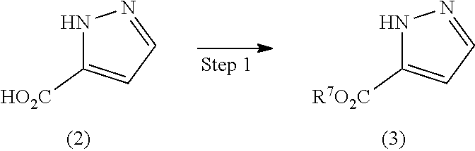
N1C([HO2C])=CC=N1.N1C([R7O2C])=CC=N1
